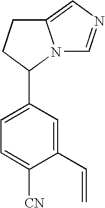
C1(C=C)=CC(C2N3C(=CN=C3)CC2)=CC=C1[CN]
